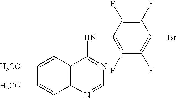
C1([H3CO])=CC2=C(C=C1[H3CO])C(NC1=C(F)C(F)=C(Br)C(F)=C1F)=NC=N2
